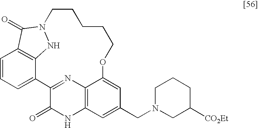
C1=CC=C2C3=C1C(=O)N(N3)CCCCCOC1=CC(CN3CC([CO2Et])CCC3)=CC3=C1N=C2C(=O)N3
